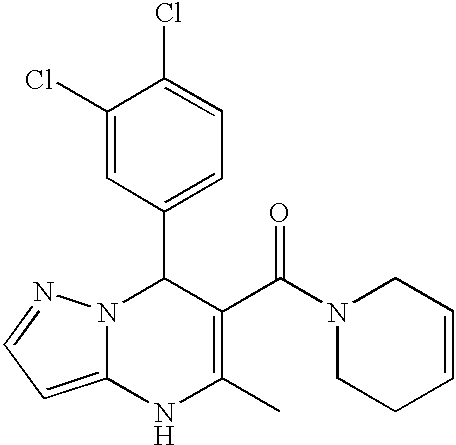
C1(Cl)=CC(C2N3C(=CC=N3)NC(C)=C2C(N2CCC=CC2)=O)=CC=C1Cl
